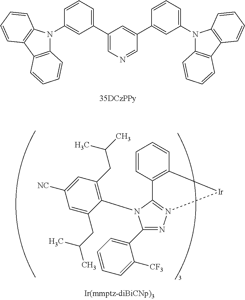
C1(C2=CC=CC(N3C4=C(C5=C3C=CC=C5)C=CC=C4)=C2)=CN=CC(C2=CC(N3C4=C(C5=C3C=CC=C5)C=CC=C4)=CC=C2)=C1.C1(C2=CC=CC=C2[CF3])=NN2=C(N1C1=C(CC(C)C)C=C([NC])C=C1CC(C)C)C1=C(C=CC=C1)[Ir]2
